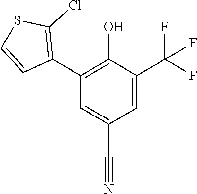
C1(C2=C(O)C(C(F)(F)F)=CC(C#N)=C2)=C(Cl)SC=C1
